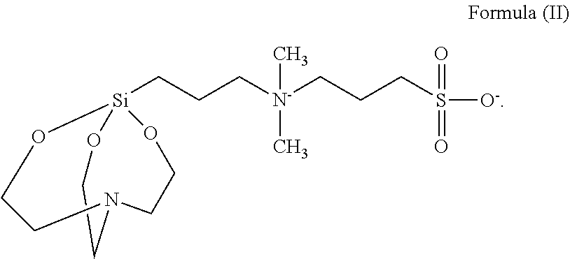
C1CN2CCO[Si](CCC[N-](CCCS([O-])(=O)=O)(C)C)(OCC2)O1
